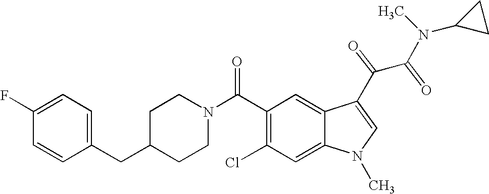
C1(F)=CC=C(CC2CCN(C(C3=C(Cl)C=C4C(=C3)C(C(C(N(C3CC3)C)=O)=O)=CN4C)=O)CC2)C=C1
